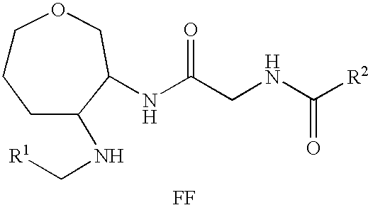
[FF].N(C(CNC([R2])=O)=O)C1C(NC[R1])CCCOC1
